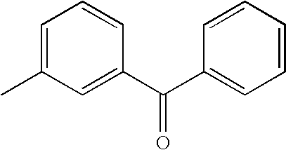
C1=C(C)C=C(C(=O)C2=CC=CC=C2)C=C1
